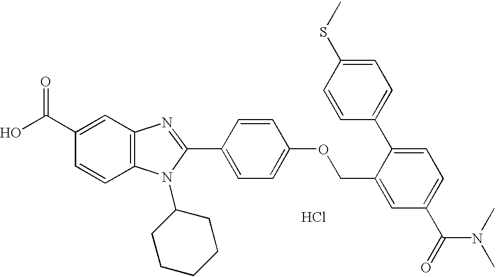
Cl.OC(C1=CC2=C(C=C1)N(C1CCCCC1)C(C1=CC=C(OCC3=CC(C(N(C)C)=O)=CC=C3C3=CC=C(SC)C=C3)C=C1)=N2)=O
